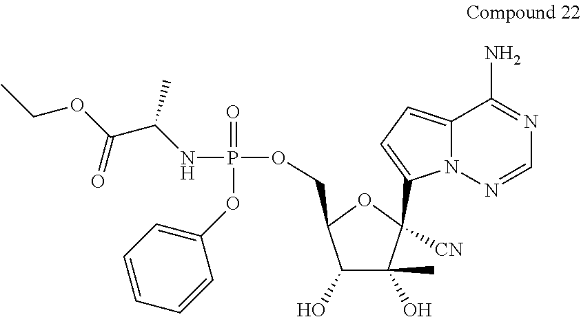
N(P(OCC1C(O)C(O)(C)C([CN])(C2=CC=C3N2N=CN=C3N)O1)(=O)OC1=CC=CC=C1)C(C(OCC)=O)C
